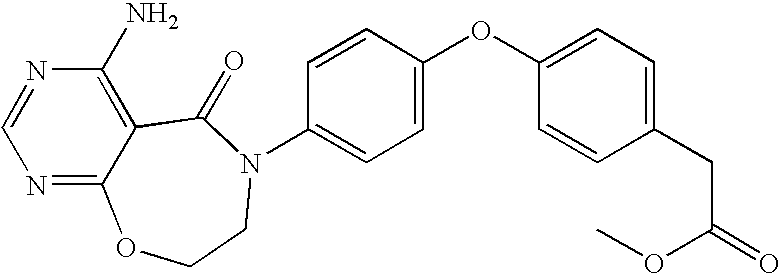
N1=C2C(=C(N)N=C1)C(=O)N(C1=CC=C(OC3=CC=C(CC(=O)OC)C=C3)C=C1)CCO2
